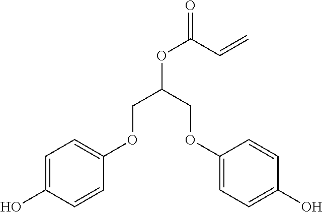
C1(OCC(COC2=CC=C(O)C=C2)OC(C=C)=O)=CC=C(O)C=C1
